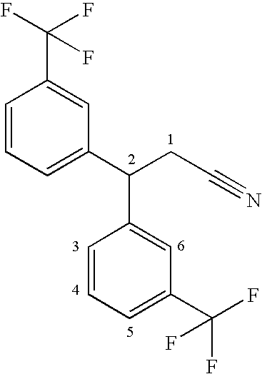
C1=CC=C(C(CC#N)C2=CC(C(F)(F)F)=CC=C2)C=C1C(F)(F)F
